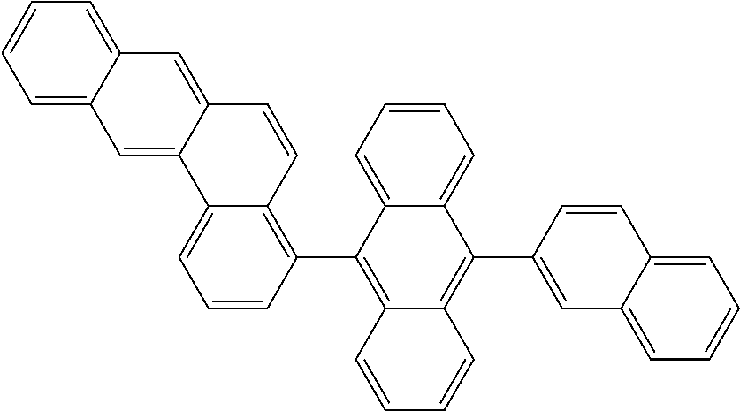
C1=CC(C2=C3C(=C(C4=CC5=CC=CC=C5C=C4)C4=CC=CC=C24)C=CC=C3)=C2C(=C1)C1=CC3=CC=CC=C3C=C1C=C2
